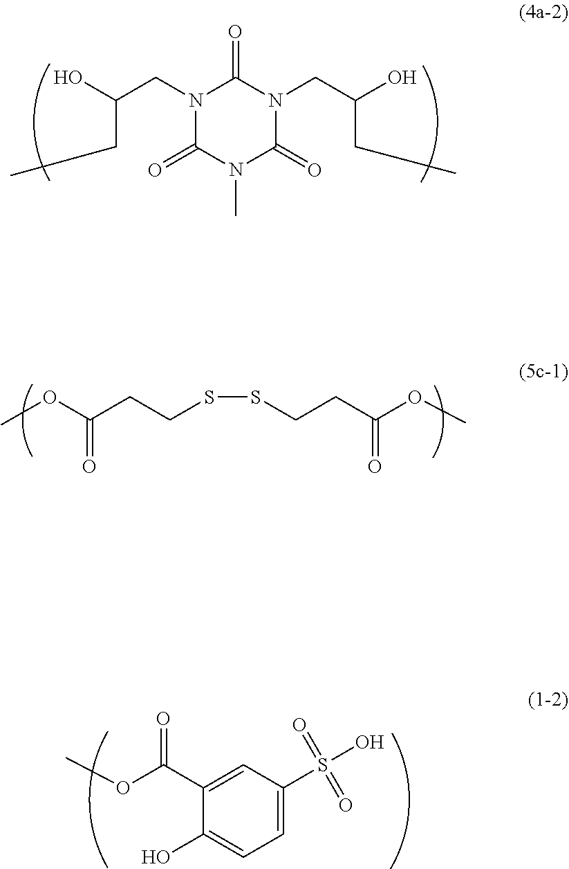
N1(CC(O)CC)C(=O)N(C)C(=O)N(CC(O)CC)C1=O.C1(C(=O)OC)=CC(S(O)(=O)=O)=CC=C1O.COC(CCSSCCC(OC)=O)=O
